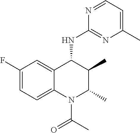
N1=CC=C(C)N=C1NC1C(C)C(C)N(C(=O)C)C2=CC=C(F)C=C12
